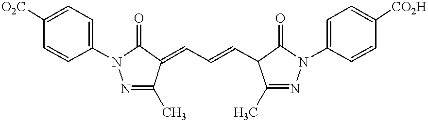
C(C=CC1C(C)=NN(C2=CC=C([CO2H])C=C2)C1=O)=C1C(C)=NN(C2=CC=C([O2C])C=C2)C1=O
